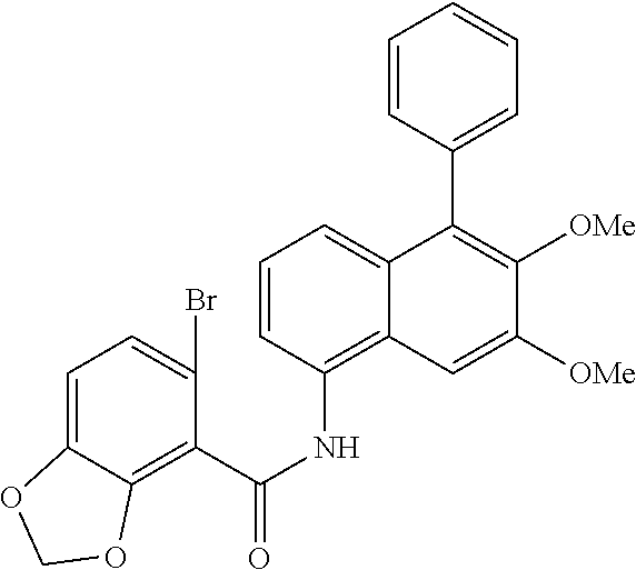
C1=CC(NC(=O)C2=C3C(=CC=C2Br)OCO3)=C2C(=C1)C(C1=CC=CC=C1)=C([OMe])C([OMe])=C2
